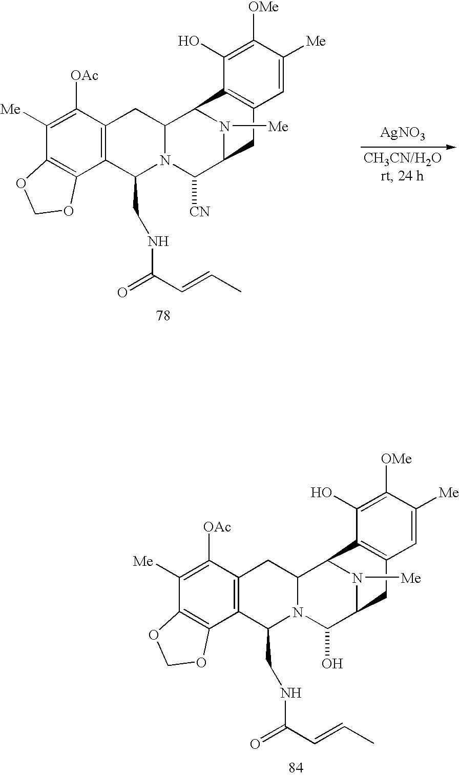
C1([OAc])=C([Me])C2=C(C3=C1CC1N(C3CNC(C=CC)=O)C([CN])C3CC4=C(C1N3[Me])C(O)=C([OMe])C([Me])=C4)OCO2.[AgNO3].C1([OAc])=C([Me])C2=C(C3=C1CC1N(C3CNC(C=CC)=O)C(O)C3CC4=C(C1N3[Me])C(O)=C([OMe])C([Me])=C4)OCO2
